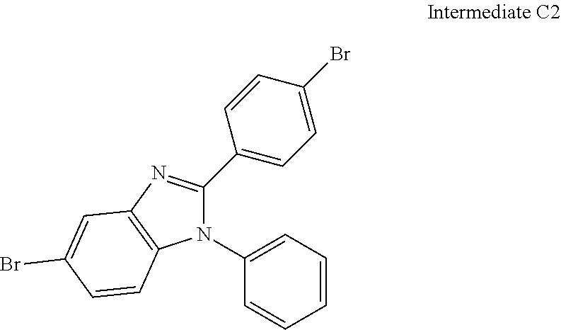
N1(C2=CC=CC=C2)C2=C(N=C1C1=CC=C(Br)C=C1)C=C(Br)C=C2
